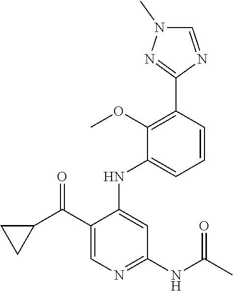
C1=CC(C2=NN(C)C=N2)=C(OC)C(NC2=CC(NC(=O)C)=NC=C2C(C2CC2)=O)=C1
